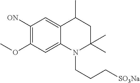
C1([ON])=C(OC)C=C2C(=C1)C(C)CC(C)(C)N2CCC[SO3Na]
